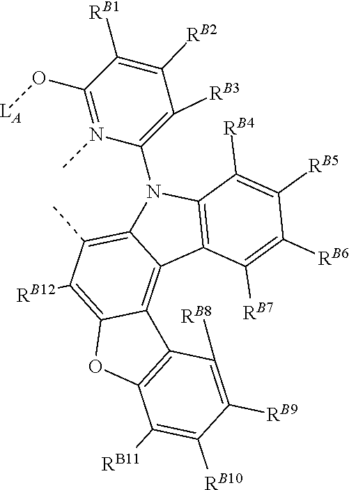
C1(C)=C2C(=C3C(=C1[RB12])OC1=C3C([RB8])=C([RB9])C([RB10])=C1[RB11])C1=C(N2C2=C([RB3])C([RB2])=C([RB1])C(O[LA])=N2C)C([RB4])=C([RB5])C([RB6])=C1[RB7]
